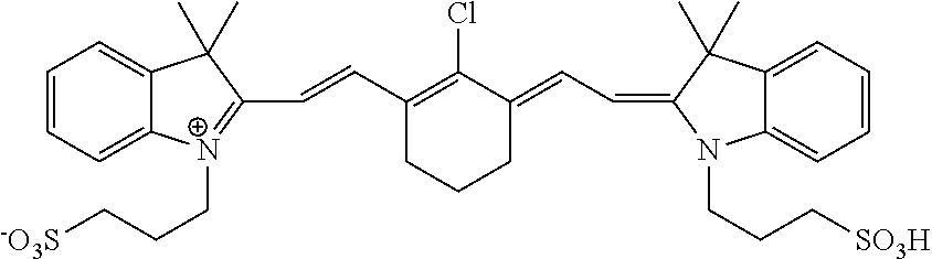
C1=CC=C2C(=C1)C(C)(C)C(C=CC1=C(Cl)C(=CC=C3N(CCC[SO3H])C4=CC=CC=C4C3(C)C)CCC1)=[N+]2CCC[-O3S]
